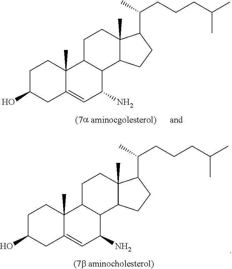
C1C2C(C3C(C)(C1)C(C(C)CCCC(C)C)CC3)C(N)C=C1C2(C)CCC(O)C1.C1C2C(C3C(C)(C1)C(C(C)CCCC(C)C)CC3)C(N)C=C1C2(C)CCC(O)C1
